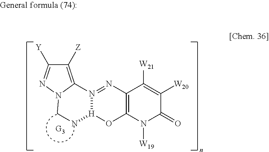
C1([Z])=C2N(N=C1[Y])CN[H]1N2=NC2=C(O1)N([W19])C(=O)C([W20])=C2[W21]
